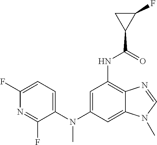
C1=C(N(C2=CC(NC(=O)C3C(F)C3)=C3C(=C2)N(C)C=N3)C)C(F)=NC(F)=C1
